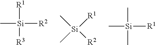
C[Si]([R2])([R1])[R3].C[Si]([R1])(C)[R2].C[Si]([R1])(C)C
